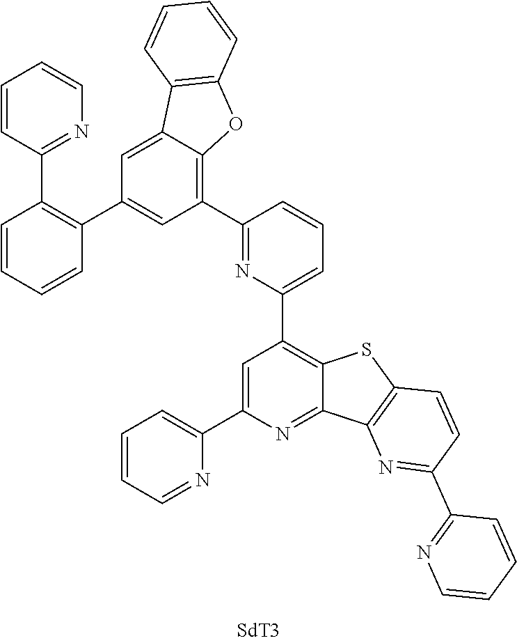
C1=CC(C2=C(C3=CC(C4=NC(C5=C6C(=NC(C7=CC=CC=N7)=C5)C5=C(S6)C=CC(C6=NC=CC=C6)=N5)=CC=C4)=C4C(=C3)C3=C(O4)C=CC=C3)C=CC=C2)=NC=C1
